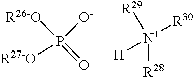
[R26-O]P(=O)([R27-O])[O-].[N+]([R28])([R29])([H])[R30]
